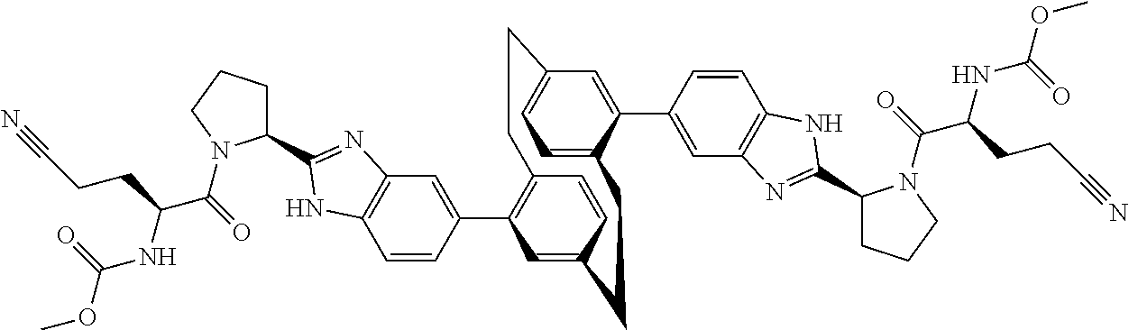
C1=CC(C2=C3C=CC(=C2)CCC2=CC=C(C=C2C2=CC4=C(C=C2)NC(C2CCCN2C(C(NC(OC)=O)CCC#N)=O)=N4)CC3)=CC2=C1NC(C1CCCN1C(C(NC(OC)=O)CCC#N)=O)=N2
